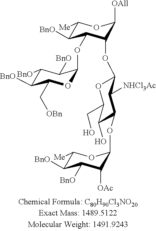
C1([BnO])C(OC2OC(C[OBn])C([BnO])C([BnO])C2[BnO])C(OC2C([NHCl3Ac])C(OC3OC([Me])C([BnO])C([BnO])C3[OAc])C(O)C(CO)O2)C([OAll])OC1[Me]
